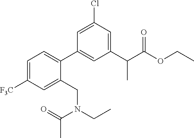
C1(C2=CC=C([F3C])C=C2CN(CC)C(=O)C)=CC(C(C(OCC)=O)C)=CC(Cl)=C1
